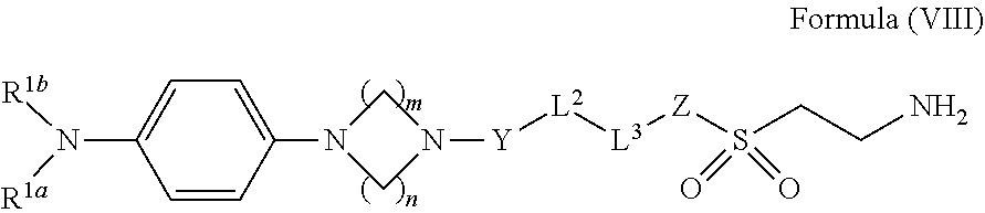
C1(N2CN([Y][L2][L3][Z]S(CCN)(=O)=O)C2)=CC=C(N([R1b])[R1a])C=C1
